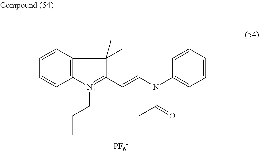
C1=CC=CC2=C1C(C)(C)C(C=CN(C1=CC=CC=C1)C(C)=O)=[N+]2CCC.[PF6-]
